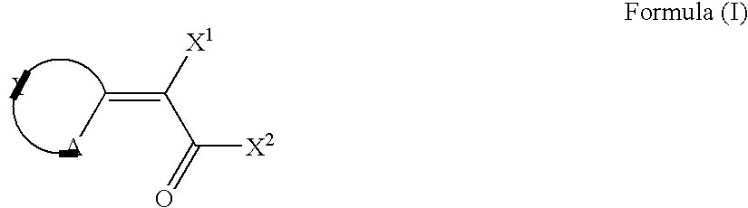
C(=C([X1])C(=O)[X2])[A].[Y]
